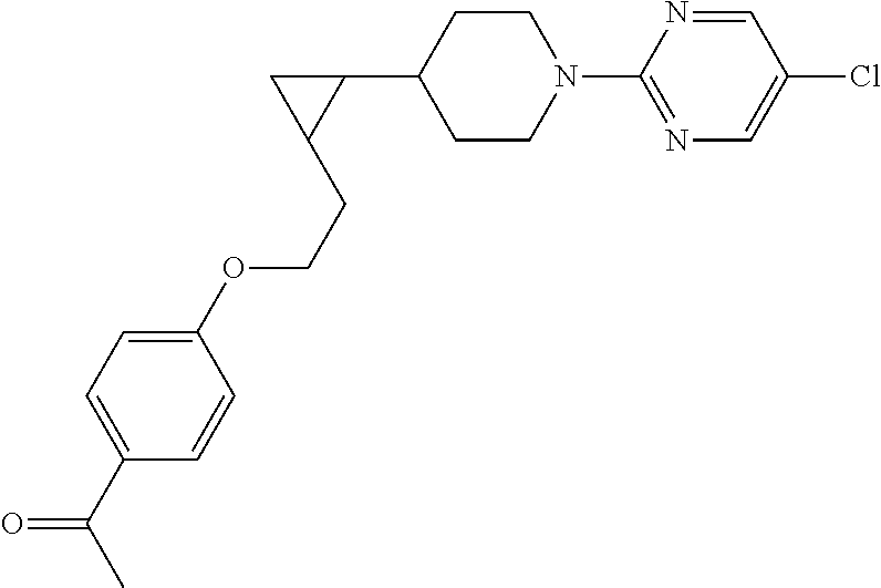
C1CN(C2=NC=C(Cl)C=N2)CCC1C1CC1CCOC1=CC=C(C(C)=O)C=C1
